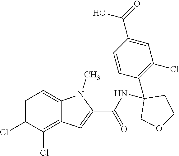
C1=C(Cl)C(Cl)=C2C(=C1)N(C)C(C(NC1(C3=C(Cl)C=C(C(O)=O)C=C3)COCC1)=O)=C2
